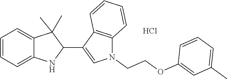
C1=CC=C2C(=C1)C(C)(C)C(C1=CN(CCOC3=CC(C)=CC=C3)C3=C1C=CC=C3)N2.Cl
